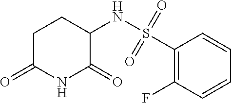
C1C(=O)NC(=O)C(NS(C2=C(F)C=CC=C2)(=O)=O)C1
